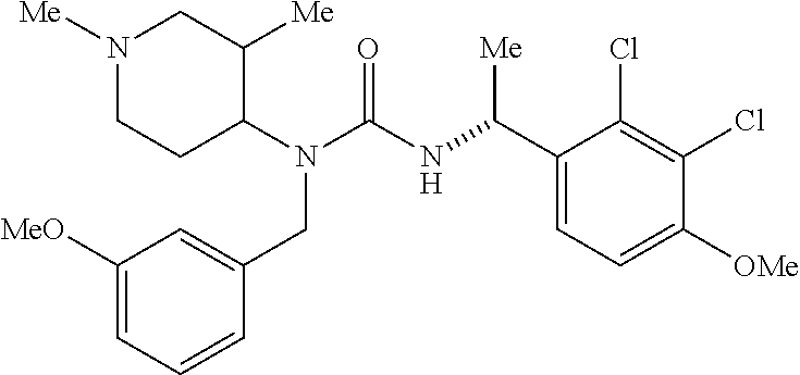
N1([Me])CCC(N(C(NC(C2=CC=C([OMe])C(Cl)=C2Cl)[Me])=O)CC2=CC([MeO])=CC=C2)C([Me])C1
